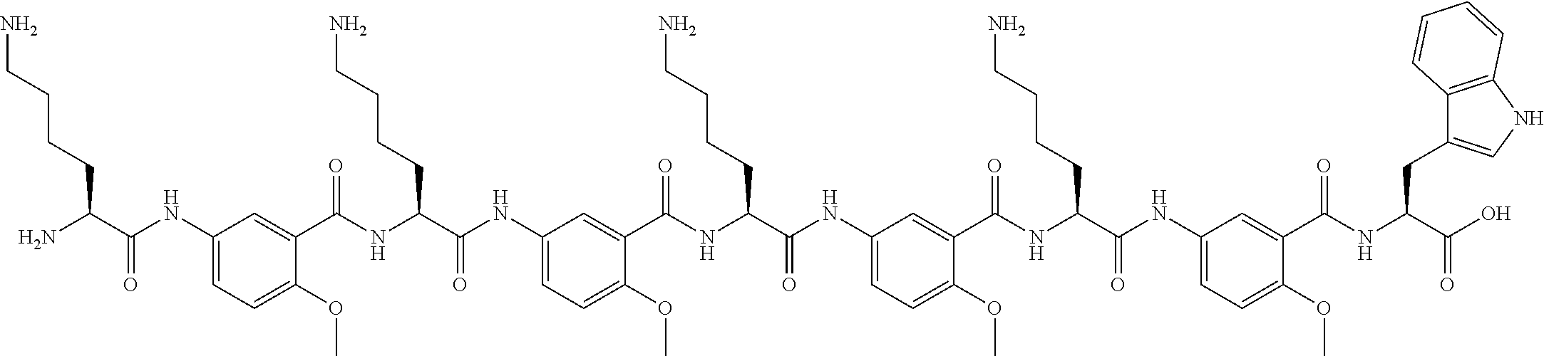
C1(NC(C(N)CCCCN)=O)=CC=C(OC)C(C(NC(C(NC2=CC=C(OC)C(C(NC(C(NC3=CC=C(OC)C(C(NC(C(NC4=CC=C(OC)C(C(NC(C(O)=O)CC5=CNC6=C5C=CC=C6)=O)=C4)=O)CCCCN)=O)=C3)=O)CCCCN)=O)=C2)=O)CCCCN)=O)=C1
